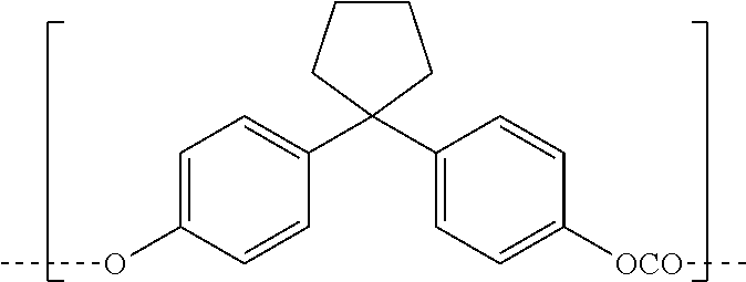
C1=C(OC)C=CC(C2(C3=CC=C([OCO]C)C=C3)CCCC2)=C1
